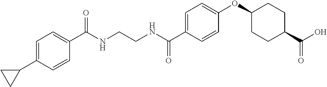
C1(C(NCCNC(C2=CC=C(OC3CCC(C(O)=O)CC3)C=C2)=O)=O)=CC=C(C2CC2)C=C1
